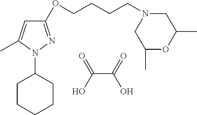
OC(=O)C(O)=O.C1CCCCC1N1N=C(OCCCCN2CC(C)OC(C)C2)C=C1C
